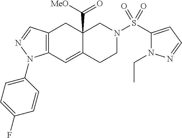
C12(C([MeO])=O)C(=CC3=C(C1)C=NN3C1=CC=C(F)C=C1)CCN(S(=O)(=O)C1=CC=NN1CC)C2
